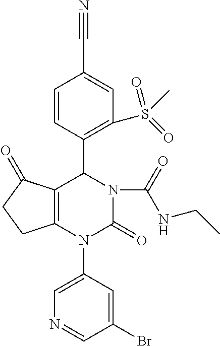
C1=C(N2C3=C(C(=O)CC3)C(C3=C(S(C)(=O)=O)C=C(C#N)C=C3)N(C(=O)NCC)C2=O)C=C(Br)C=N1
